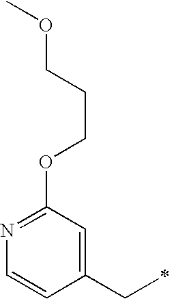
N1=C(OCCCOC)C=C(CC)C=C1
